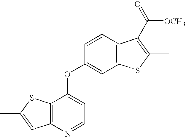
CC1=CC2=C(S1)C(OC1=CC3=C(C=C1)C(C(=O)[OCH3])=C(C)S3)=CC=N2
